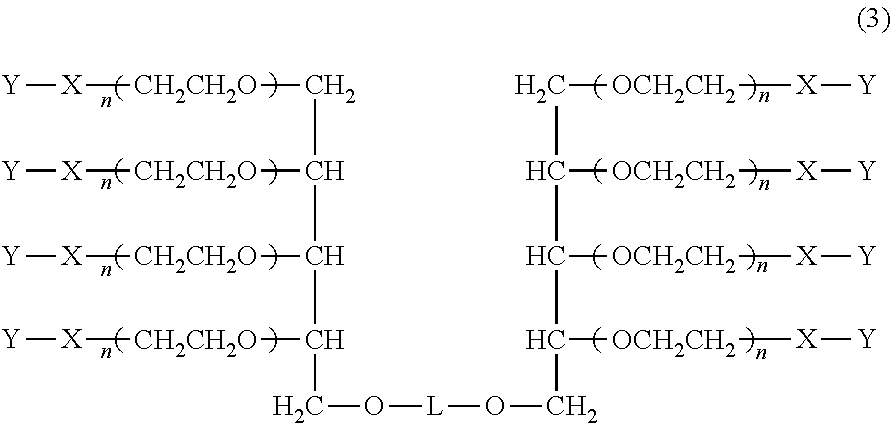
[Y][X][CH2CH2O]CC([CH2CH2O][X][Y])C([CH2CH2O][X][Y])C([CH2CH2O][X][Y])CO[L]OCC(C(C(C[OCH2CH2][X][Y])[OCH2CH2][X][Y])[OCH2CH2][X][Y])[OCH2CH2][X][Y]
